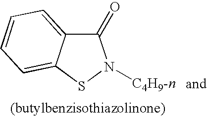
C1(=O)C2=CC=CC=C2SN1[C4H9-n]
